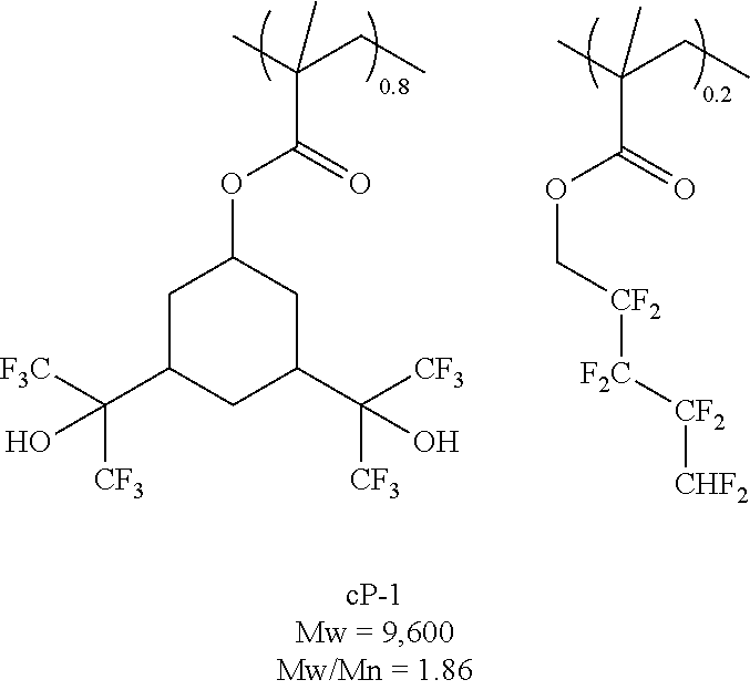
CC(CC)(C)C(=O)OC[CF2][F2C][CF2][CHF2].CC(CC)(C)C(=O)OC1CC(C([F3C])([CF3])O)CC(C([CF3])([CF3])O)C1
